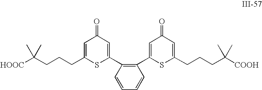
C(CCCC1=CC(=O)C=C(C2=C(C3=CC(=O)C=C(CCCC([COOH])(C)C)S3)C=CC=C2)S1)([HOOC])(C)C
